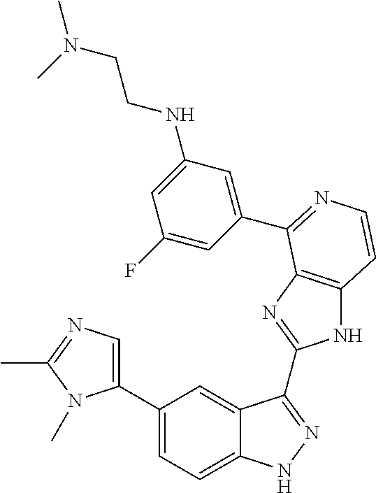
C1(C2=CN=C(C)N2C)=CC=C2C(=C1)C(C1=NC3=C(N1)C=CN=C3C1=CC(NCCN(C)C)=CC(F)=C1)=NN2
